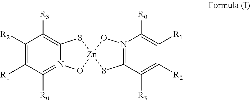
C1([R2])=C([R1])C([R0])=N2C(=C1[R3])S[Zn]1(O2)SC2=N(O1)C([R0])=C([R1])C([R2])=C2[R3]
